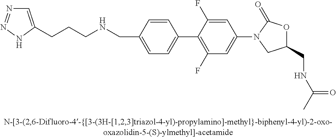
C(NCC1=CC=C(C2=C(F)C=C(N3CC(CNC(C)=O)OC3=O)C=C2F)C=C1)CCC1=CN=NN1
